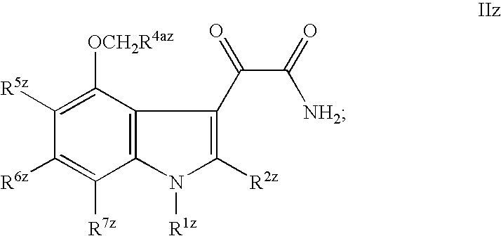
C1([R5z])=C([OCH2R4az])C2=C(C([R7z])=C1[R6z])N([R1z])C([R2z])=C2C(=O)C(=O)[NH2]
